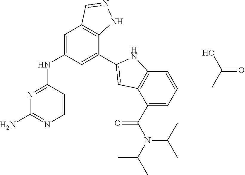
N1=C(NC2=CC3=C(C(C4=CC5=C(C=CC=C5C(N(C(C)C)C(C)C)=O)N4)=C2)NN=C3)C=CN=C1N.OC(C)=O
